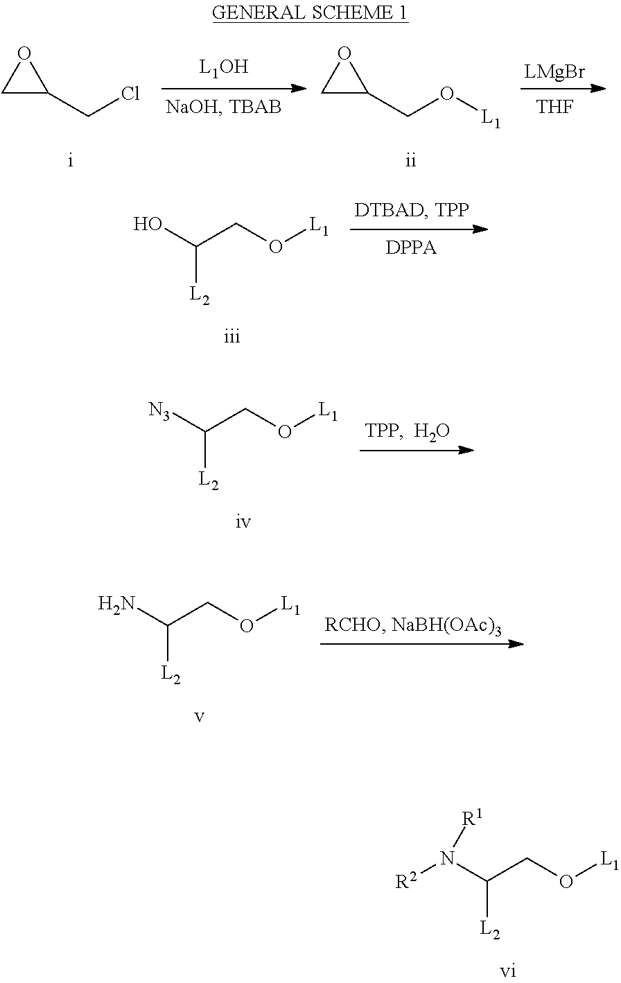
C1C(CO[L1])O1.[THF].C1C(CCl)O1.OC(CO[L1])[L2].[N3]C(CO[L1])[L2].NC(CO[L1])[L2].N(C(CO[L1])[L2])([R2])[R1]
